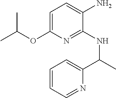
C1=C(OC(C)C)N=C(NC(C2=CC=CC=N2)C)C(N)=C1
